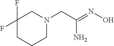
NC(=NO)CN1CCCC(F)(F)C1
